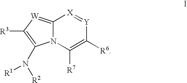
C12=[W]C([R3])=C(N([R2])[R1])N1C([R7])=C([R6])[Y]=[X]2
